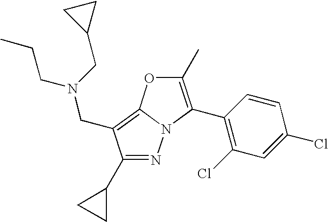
N1=C(C2CC2)C(CN(CC2CC2)CCC)=C2N1C(C1=C(Cl)C=C(Cl)C=C1)=C(C)O2
